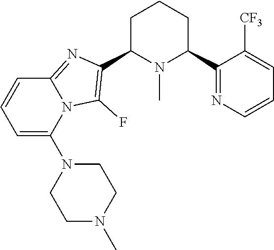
C1C(C2=C(F)N3C(=N2)C=CC=C3N2CCN(C)CC2)N(C)C(C2=NC=CC=C2[CF3])CC1
